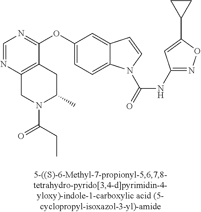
O(C1=CC=C2C(=C1)C=CN2C(=O)NC1=NOC(C2CC2)=C1)C1=NC=NC2=C1CC(C)N(C(CC)=O)C2
